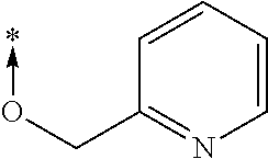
O(->*)CC1=NC=CC=C1
